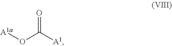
[A1a]OC([A1])=O
